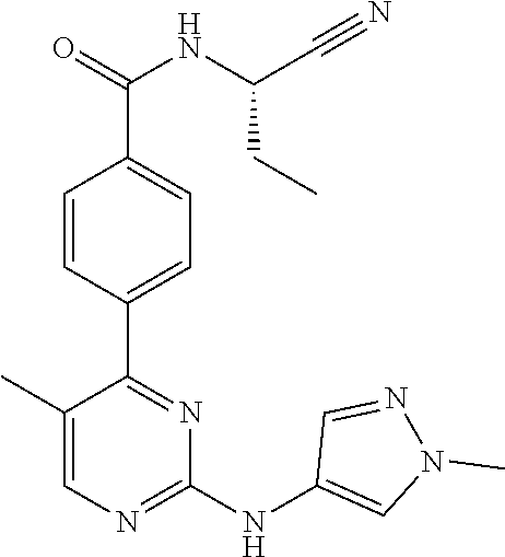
C1(C2=NC(NC3=CN(C)N=C3)=NC=C2C)=CC=C(C(=O)NC(C#N)CC)C=C1
